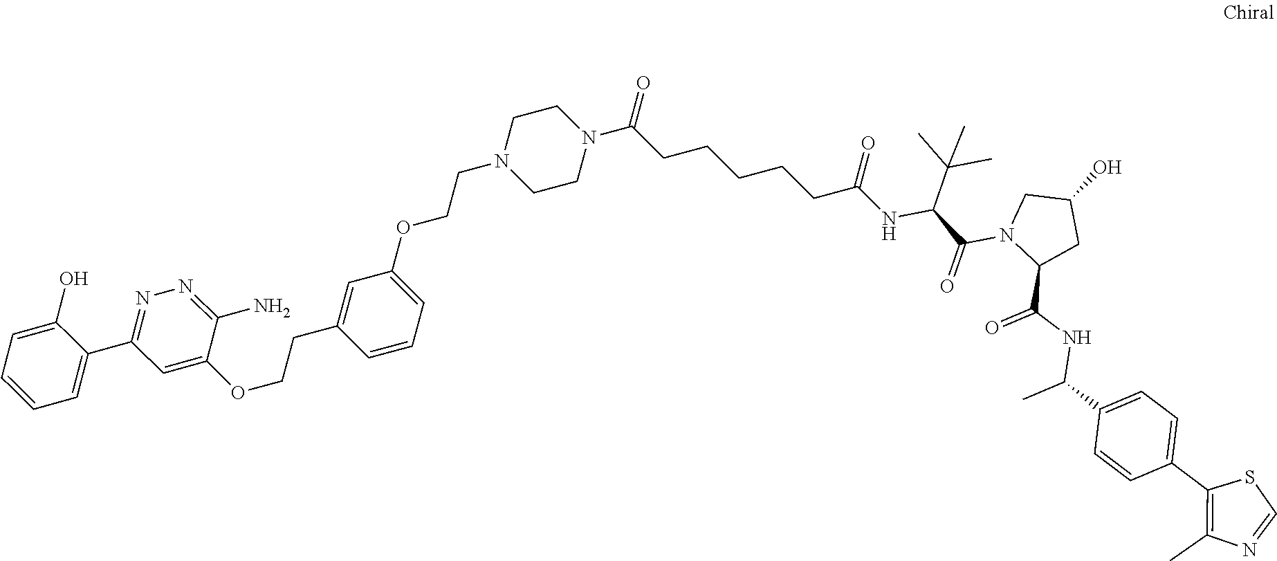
C(CCCCC(N1CCN(CCOC2=CC=CC(CCOC3=CC(C4=CC=CC=C4O)=NN=C3N)=C2)CC1)=O)C(NC(C(N1C(C(NC(C2=CC=C(C3=C(C)N=CS3)C=C2)C)=O)CC(O)C1)=O)C(C)(C)C)=O
